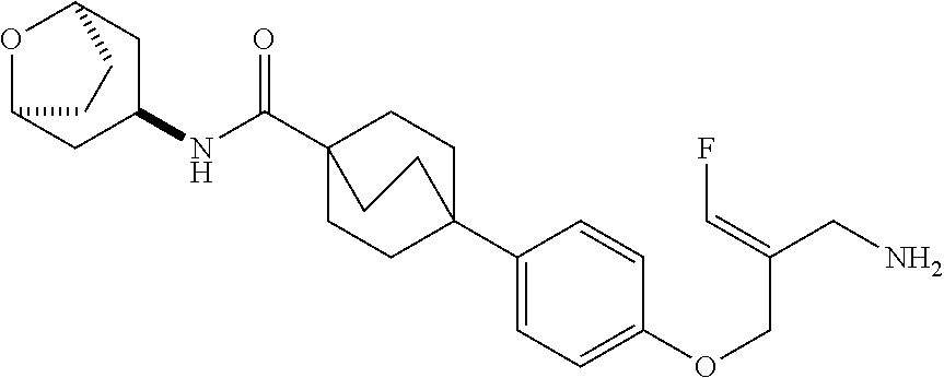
C1(C23CCC(C(NC4CC5OC(C4)CC5)=O)(CC2)CC3)=CC=C(OCC(CN)=CF)C=C1
